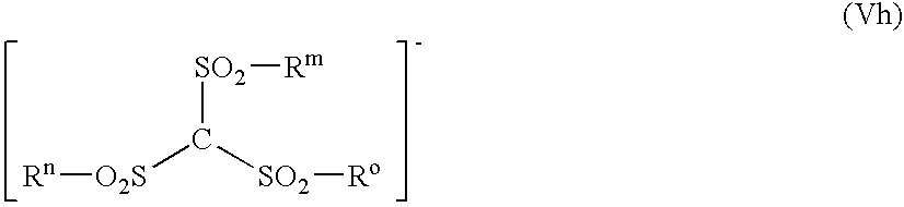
[SO2](C([SO2][Ro])[O2S][Rn])[Rm]
